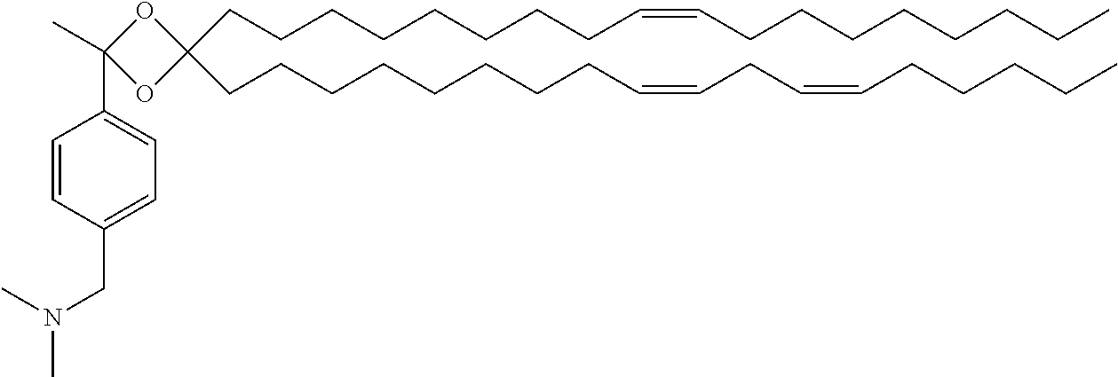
C(C1(CCCCCCCCC=CCC=CCCCCC)OC(C2=CC=C(CN(C)C)C=C2)(C)O1)CCCCCCCC=CCCCCCCCC
